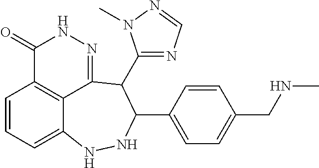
C1=CC=C2C3=C1C(=O)NN=C3C(C1=NC=NN1C)C(C1=CC=C(CNC)C=C1)NN2
